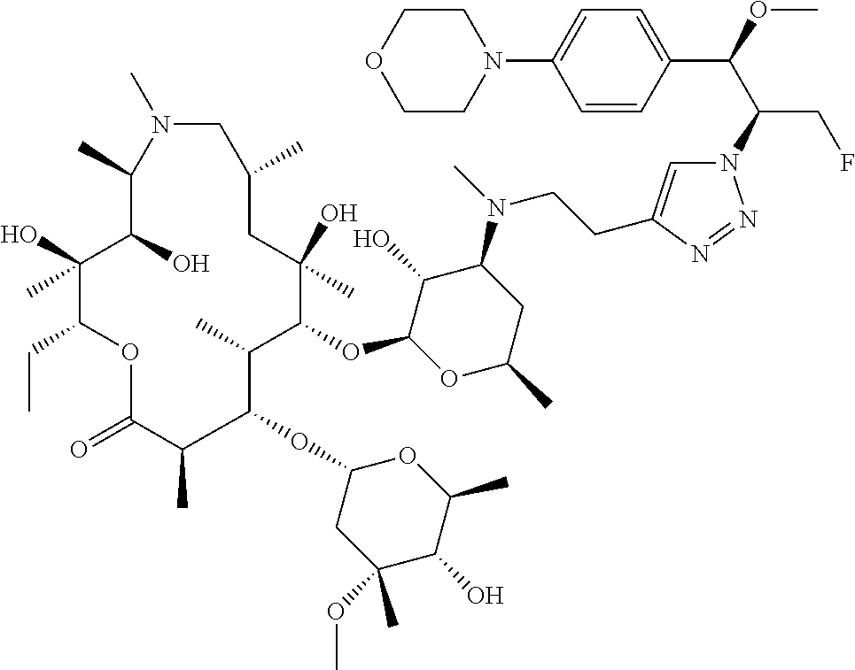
N1=NN(C(C(C2=CC=C(N3CCOCC3)C=C2)OC)CF)C=C1CCN(C1C(O)C(OC2C(C)C(OC3CC(OC)(C)C(O)C(C)O3)C(C)C(=O)OC(CC)C(O)(C)C(O)C(C)N(C)CC(C)CC2(O)C)OC(C)C1)C
